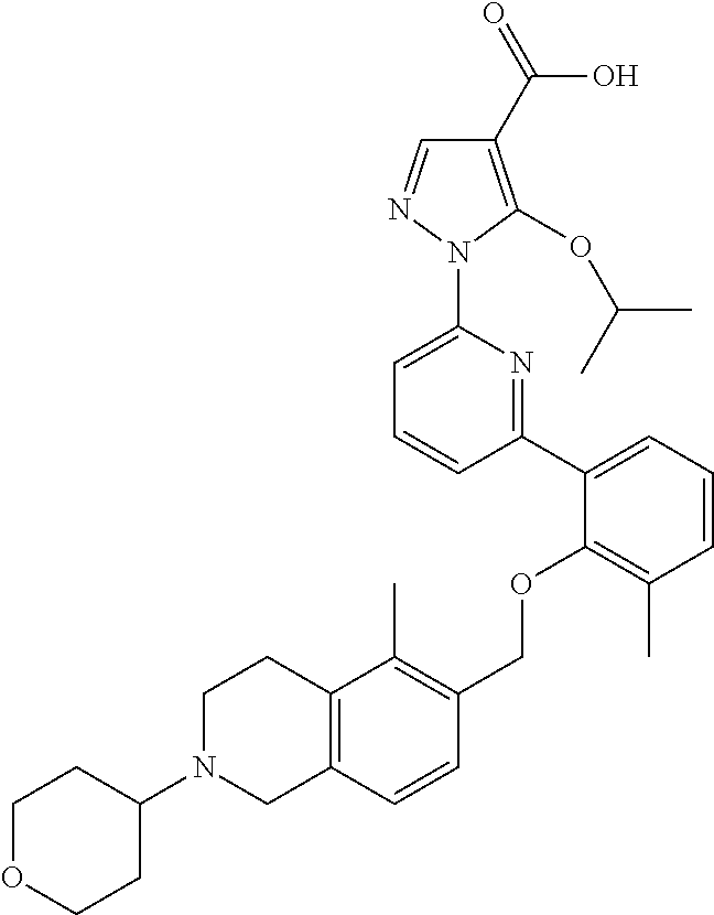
C1(C2=CC=CC(C)=C2OCC2=C(C)C3=C(C=C2)CN(C2CCOCC2)CC3)=NC(N2N=CC(C(=O)O)=C2OC(C)C)=CC=C1
